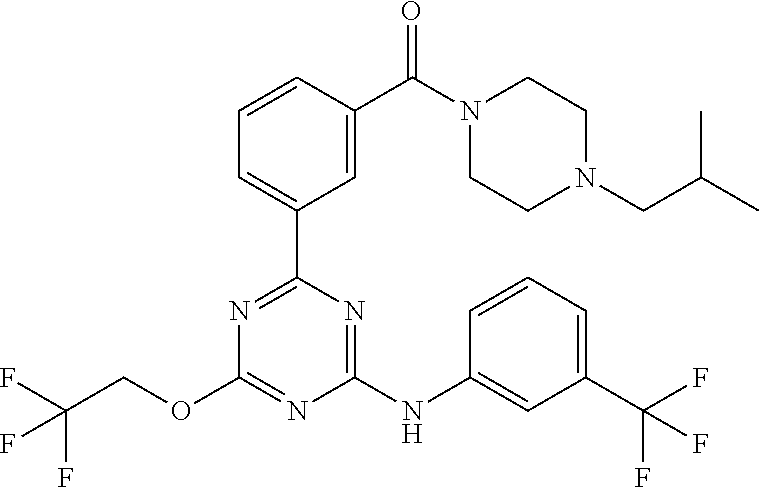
N1=C(OCC(F)(F)F)N=C(C2=CC=CC(C(N3CCN(CC(C)C)CC3)=O)=C2)N=C1NC1=CC(C(F)(F)F)=CC=C1
